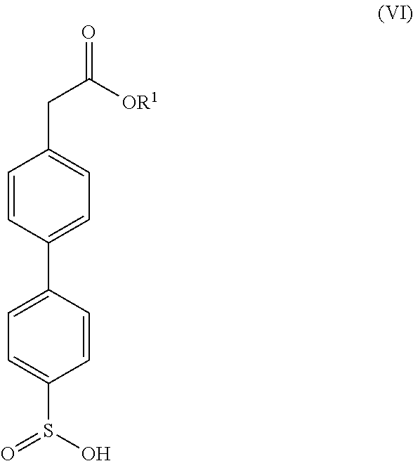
[OR1]C(CC1=CC=C(C2=CC=C(S(O)=O)C=C2)C=C1)=O
